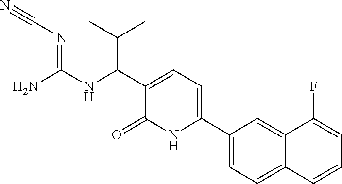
NC(NC(C(C)C)C1=CC=C(C2=CC=C3C(=C2)C(F)=CC=C3)NC1=O)=NC#N
